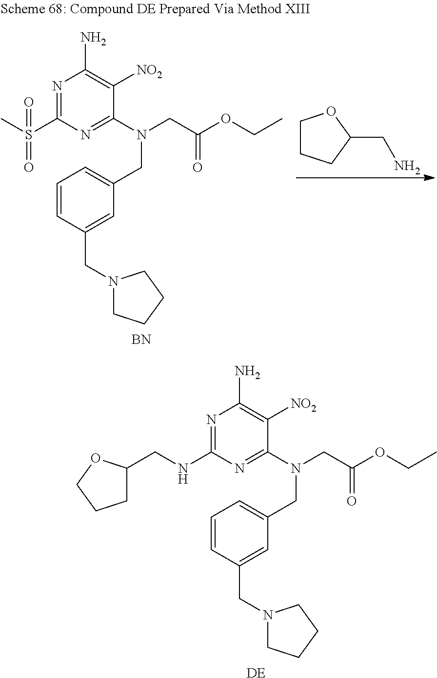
O=S(C)(C1=NC(N)=C([NO2])C(N(CC(OCC)=O)CC2=CC=CC(CN3CCCC3)=C2)=N1)=O.[BN].C1(CN)OCCC1.N(CC1CCCO1)C1=NC(N)=C([NO2])C(N(CC(OCC)=O)CC2=CC=CC(CN3CCCC3)=C2)=N1.[DE]
